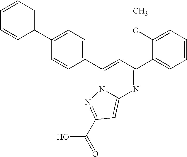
C12=CC(C(O)=O)=NN1C(C1=CC=C(C3=CC=CC=C3)C=C1)=CC(C1=CC=CC=C1OC)=N2
